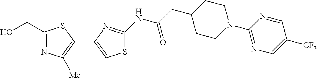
C1(CO)=NC([Me])=C(C2=CSC(NC(CC3CCN(C4=NC=C([CF3])C=N4)CC3)=O)=N2)S1
